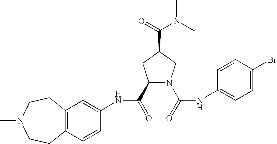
C12=C(C=CC(NC(=O)C3N(C(=O)NC4=CC=C(Br)C=C4)CC(C(N(C)C)=O)C3)=C1)CCN(C)CC2
